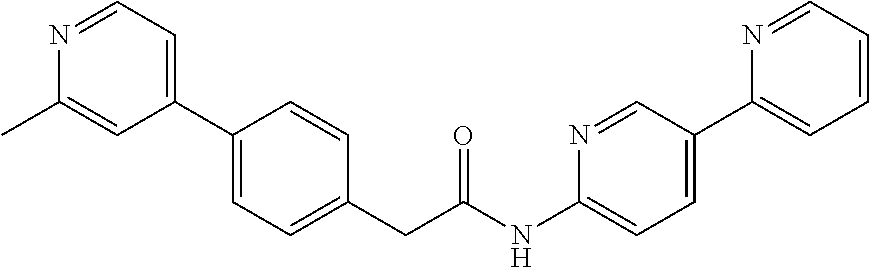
C1(C2=CC=C(CC(NC3=CC=C(C4=CC=CC=N4)C=N3)=O)C=C2)=CC=NC(C)=C1
